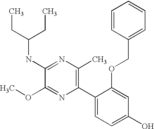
C1(NC(CC)CC)=NC(C)=C(C2=CC=C(O)C=C2OCC2=CC=CC=C2)N=C1OC
